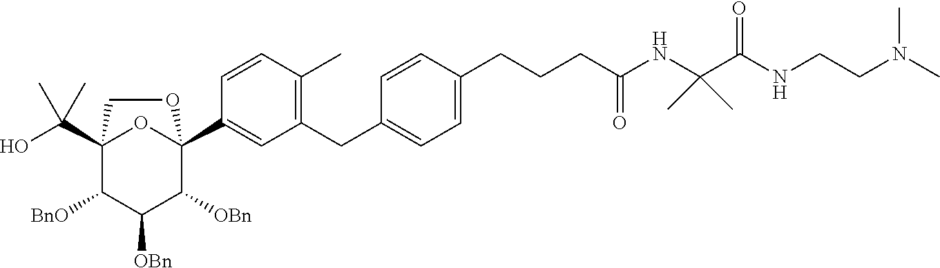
C1=C(CCCC(NC(C(NCCN(C)C)=O)(C)C)=O)C=CC(CC2=C(C)C=CC(C34OC(C(O)(C)C)(C([BnO])C([OBn])C3[OBn])CO4)=C2)=C1
